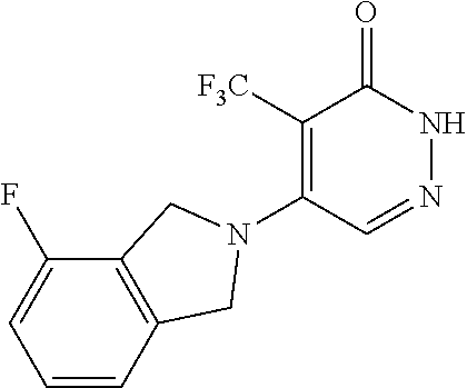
C1([F3C])=C(N2CC3=C(C(F)=CC=C3)C2)C=NNC1=O
